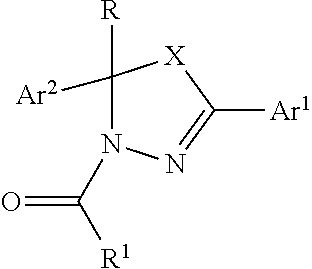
C1([R])([Ar2])N(C(=O)[R1])N=C([Ar1])[X]1
